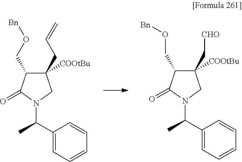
C1(CC=C)([COOtBu])C(CO[Bn])C(=O)N(C(C)C2=CC=CC=C2)C1.C1(C[CHO])([COOtBu])C(CO[Bn])C(=O)N(C(C)C2=CC=CC=C2)C1
